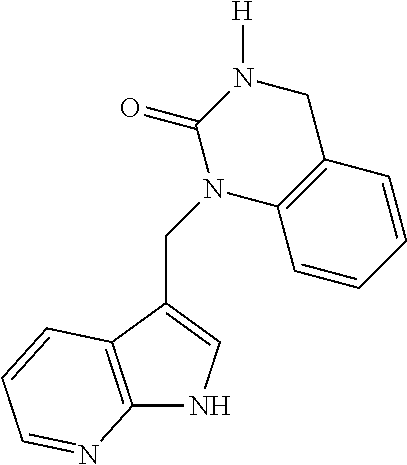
C12=C(C(CN3C4=C(CN([H])C3=O)C=CC=C4)=CN1)C=CC=N2
